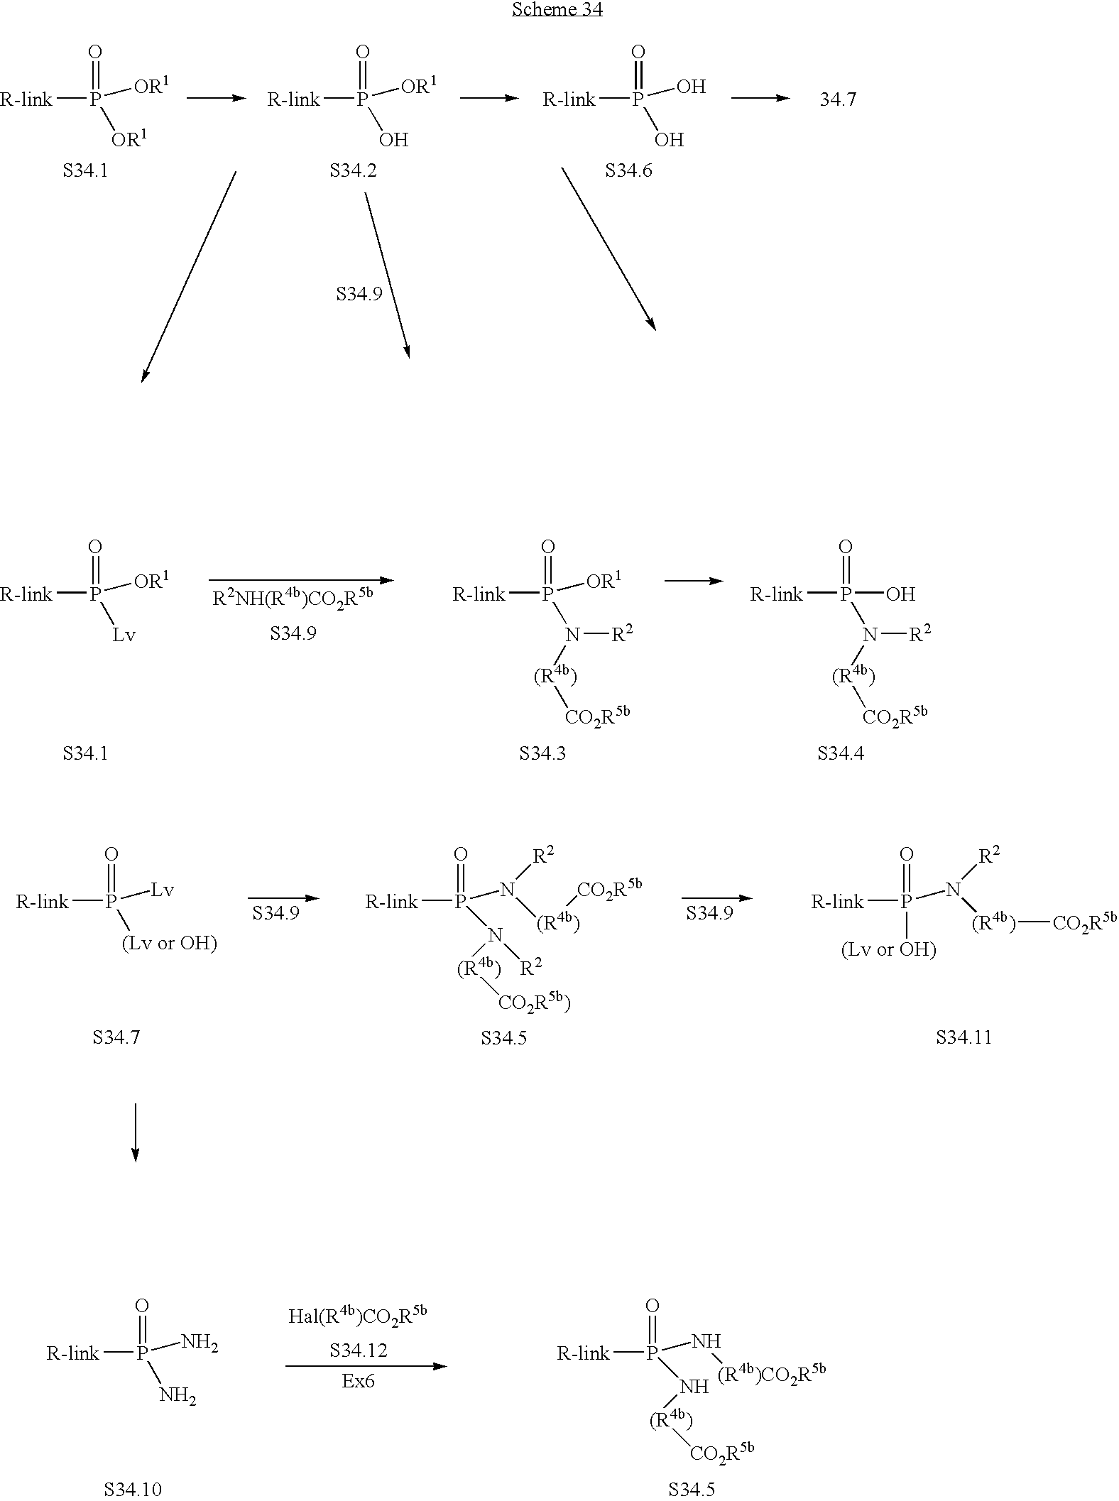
[R-link]P([OR1])(=O)[OR1].[R-link]P([OR1])(=O)O.[R-link]P(O)(=O)O.[34.7].[R-link]P([OR1])(=O)[Lv].[R-link]P([OR1])(=O)N([R2])[(R4b)][CO2R5b].[R-link]P(O)(=O)N([R2])[(R4b)][CO2R5b].[R-link]P(=O)([Lv])[(Lv or OH)].[R-link]P(=O)(N([R2])[(R4b)][CO2R5b])N([(R4b)][CO2R5b)])[R2].[R-link]P(=O)([(Lv or OH)])N([R2])[(R4b)][CO2R5b].[R-link]P(=O)(N)N.[R-link]P(=O)(N[(R4b)CO2R5b])N[(R4b)][CO2R5b]
